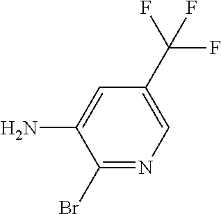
C1(Br)=NC=C(C(F)(F)F)C=C1N
